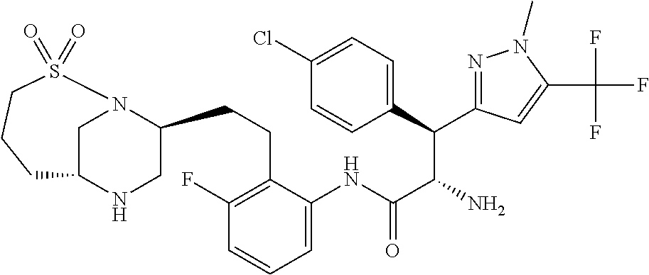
C1N2C(CCC3=C(F)C=CC=C3NC(C(N)C(C3=CC=C(Cl)C=C3)C3=NN(C)C(C(F)(F)F)=C3)=O)CNC1CCCS2(=O)=O
